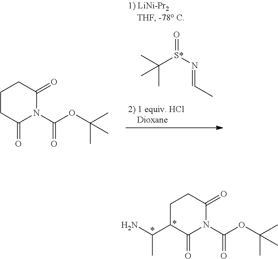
C1C(=O)N(C(OC(C)(C)C)=O)C(=O)CC1.C([S*](N=CC)=O)(C)(C)C.C1(C(N)C)C(=O)N(C(OC(C)(C)C)=O)C(=O)CC1
